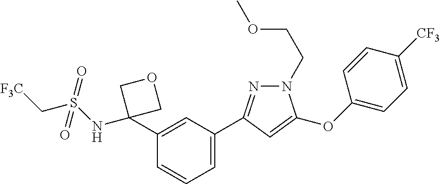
C1=C(C2=NN(CCOC)C(OC3=CC=C([CF3])C=C3)=C2)C=C(C2(NS(=O)(C[CF3])=O)COC2)C=C1
